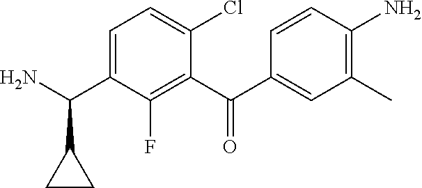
C1(C(C2=CC(C)=C(N)C=C2)=O)=C(F)C(C(N)C2CC2)=CC=C1Cl
